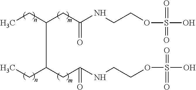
CCC(CC(NCCOS(=O)(=O)O)=O)C(CC(NCCOS(=O)(O)=O)=O)CC
